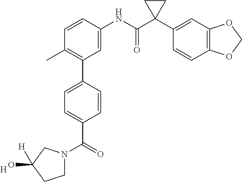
C1=C(NC(C2(C3=CC4=C(C=C3)OCO4)CC2)=O)C=CC(C)=C1C1=CC=C(C(N2CCC(O)([H])C2)=O)C=C1.[H]
